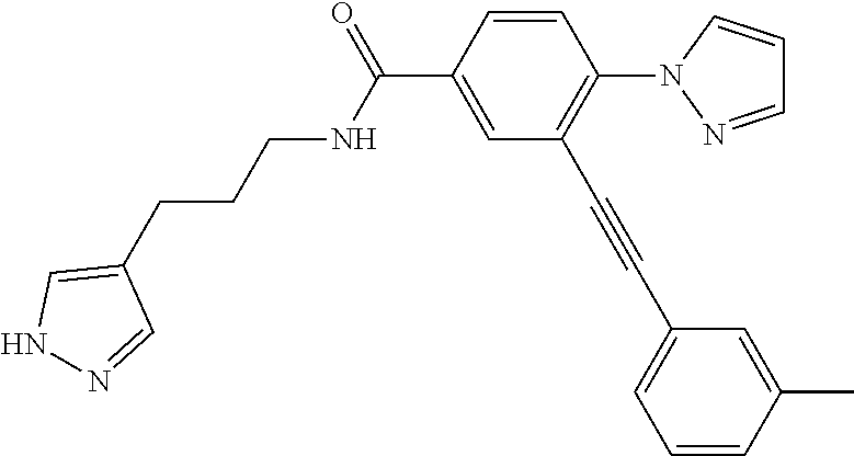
C1=CC(C(=O)NCCCC2=CNN=C2)=CC(C#CC2=CC=CC(C)=C2)=C1N1N=CC=C1
